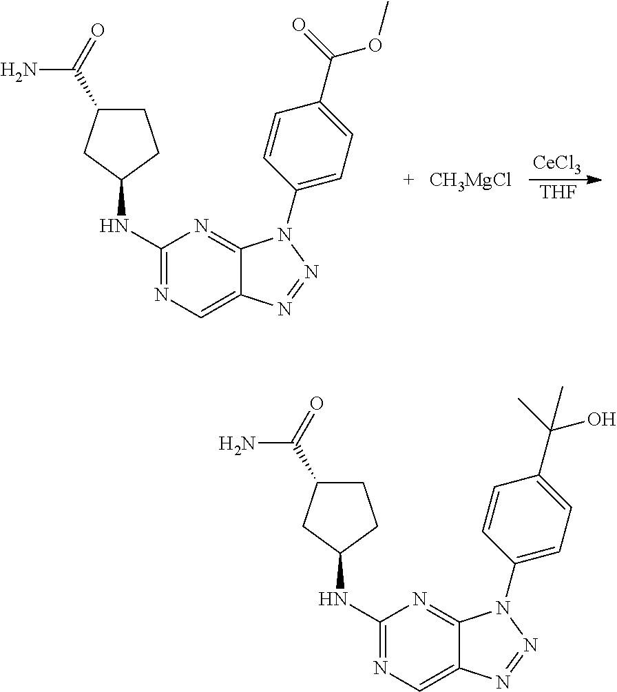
[CeCl3].[THF].C1(NC2CC(C(=O)N)CC2)=NC=C2C(=N1)N(C1=CC=C(C(OC)=O)C=C1)N=N2.[CH3MgCl].C1(NC2CC(C(=O)N)CC2)=NC=C2C(=N1)N(C1=CC=C(C(O)(C)C)C=C1)N=N2
